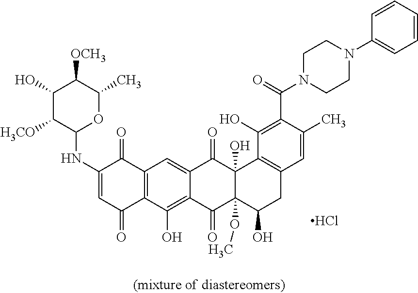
C12=C(C(O)=C3C(=C1)C(=O)C1(O)C(OC)(C3=O)C(O)CC3=C1C(O)=C(C(=O)N1CCN(C4=CC=CC=C4)CC1)C(C)=C3)C(=O)C=C(NC1OC(C)C([OCH3])C(O)C1[H3CO])C2=O.Cl
